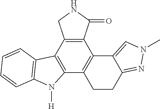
C12=C(C3=C(C4=C1C1=CN(C)N=C1CC4)N([H])C1=C3C=CC=C1)CNC2=O
